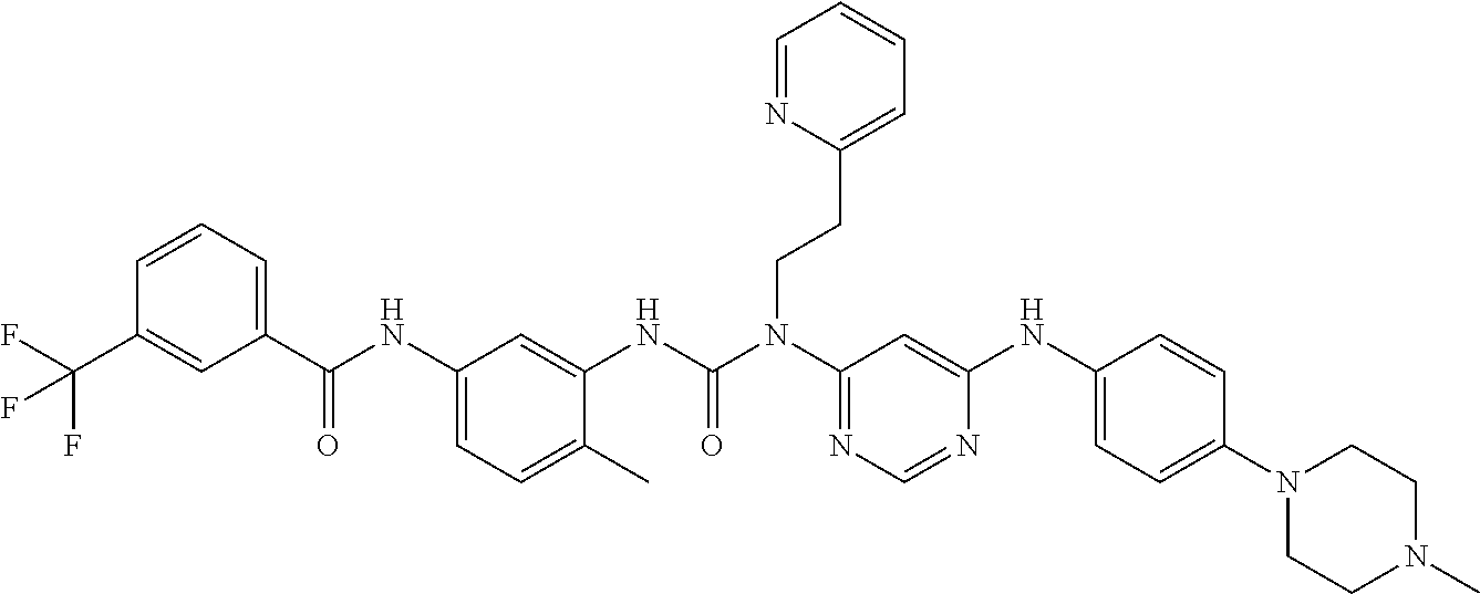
C1(C(NC2=CC=C(C)C(NC(N(C3=NC=NC(NC4=CC=C(N5CCN(C)CC5)C=C4)=C3)CCC3=CC=CC=N3)=O)=C2)=O)=CC=CC(C(F)(F)F)=C1
